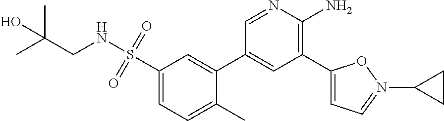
C1(S(NCC(C)(C)O)(=O)=O)=CC=C(C)C(C2=CC(C3=CC=N(C4CC4)O3)=C(N)N=C2)=C1
